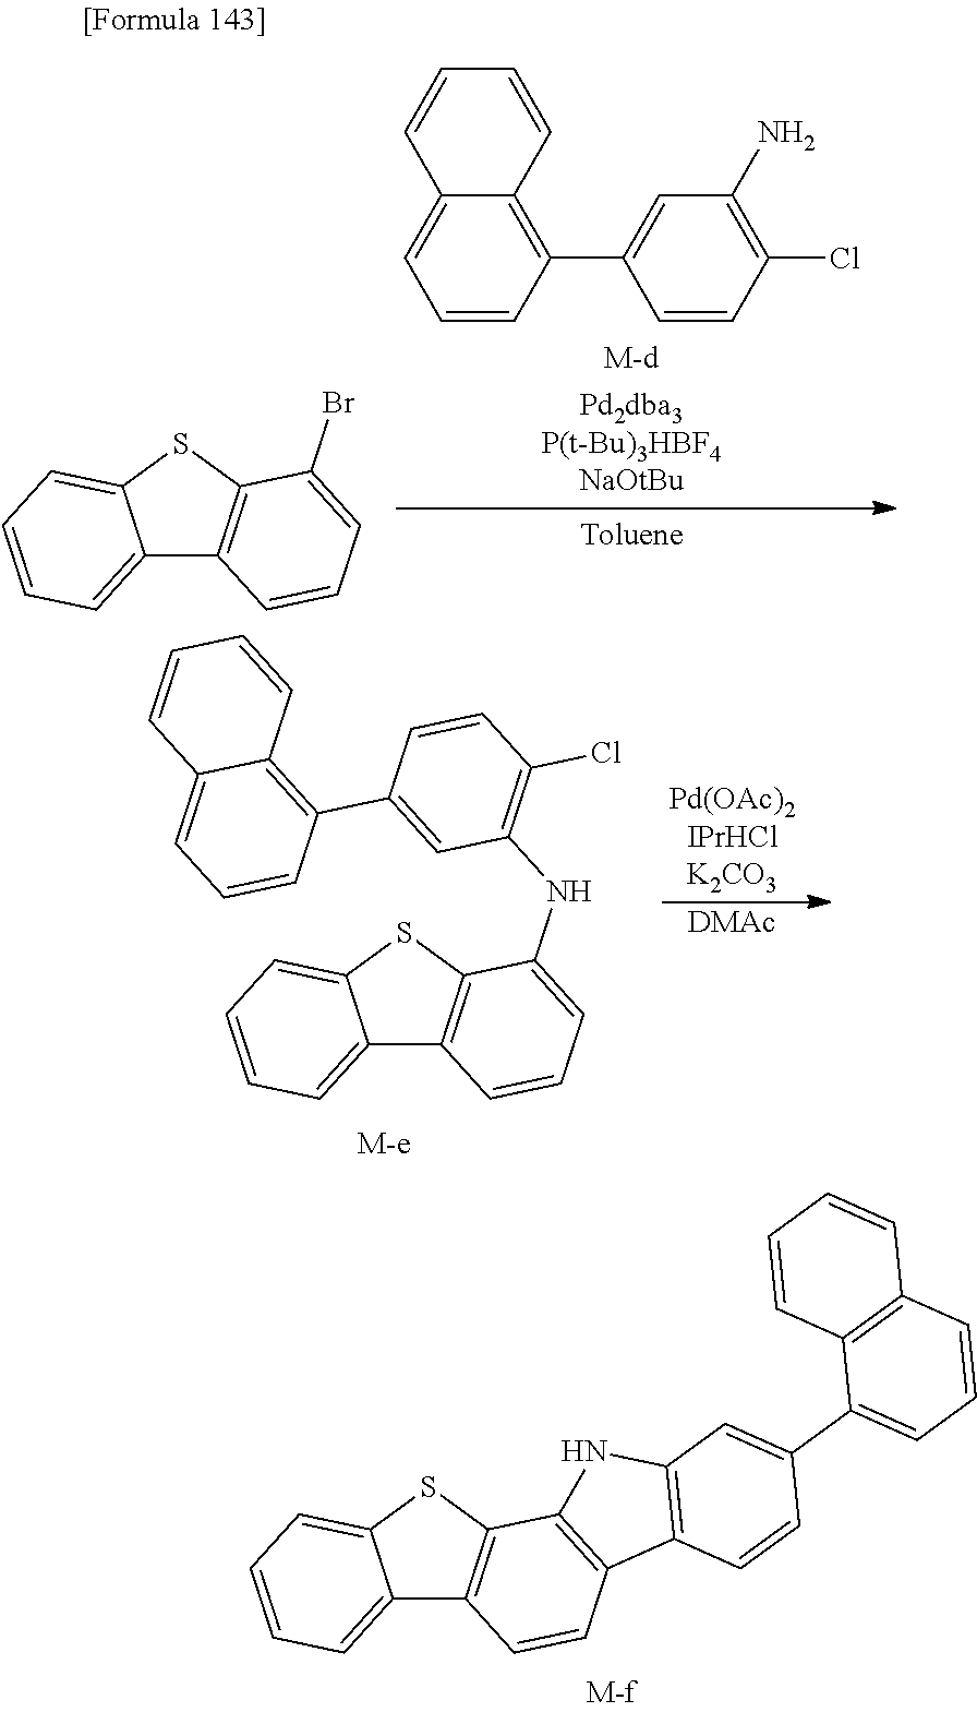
C12=CC=CC=C1SC1=C2C=CC2=C1NC1=C2C=CC(C2=CC=CC3=C2C=CC=C3)=C1.C1(Cl)=C(N)C=C(C2=C3C(=CC=C2)C=CC=C3)C=C1.C12=CC=CC=C1SC1=C2C=CC=C1Br.[DMAc].C12=CC=CC=C1SC1=C2C=CC=C1NC1=C(Cl)C=CC(C2=C3C(=CC=C2)C=CC=C3)=C1
